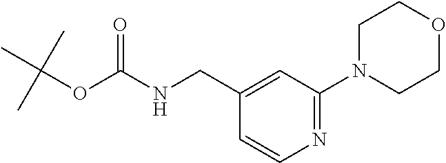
C(NC(OC(C)(C)C)=O)C1=CC(N2CCOCC2)=NC=C1
